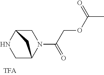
C1C2NCC(N1C(COC(C)=O)=O)C2
